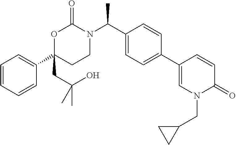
C1=CC=CC(C2(CC(O)(C)C)CCN(C(C3=CC=C(C4=CN(CC5CC5)C(=O)C=C4)C=C3)C)C(=O)O2)=C1
